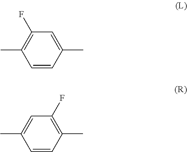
CC1=C(F)C=C(C)C=C1.CC1=CC(F)=C(C)C=C1
